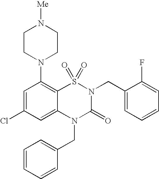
C1=C(Cl)C=C2C(=C1N1CCN([Me])CC1)S(=O)(=O)N(CC1=CC=CC=C1F)C(=O)N2CC1=CC=CC=C1
